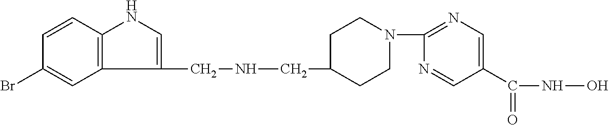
C1(CNCC2CCN(C3=NC=C(C(NO)=O)C=N3)CC2)=CNC2=C1C=C(Br)C=C2
